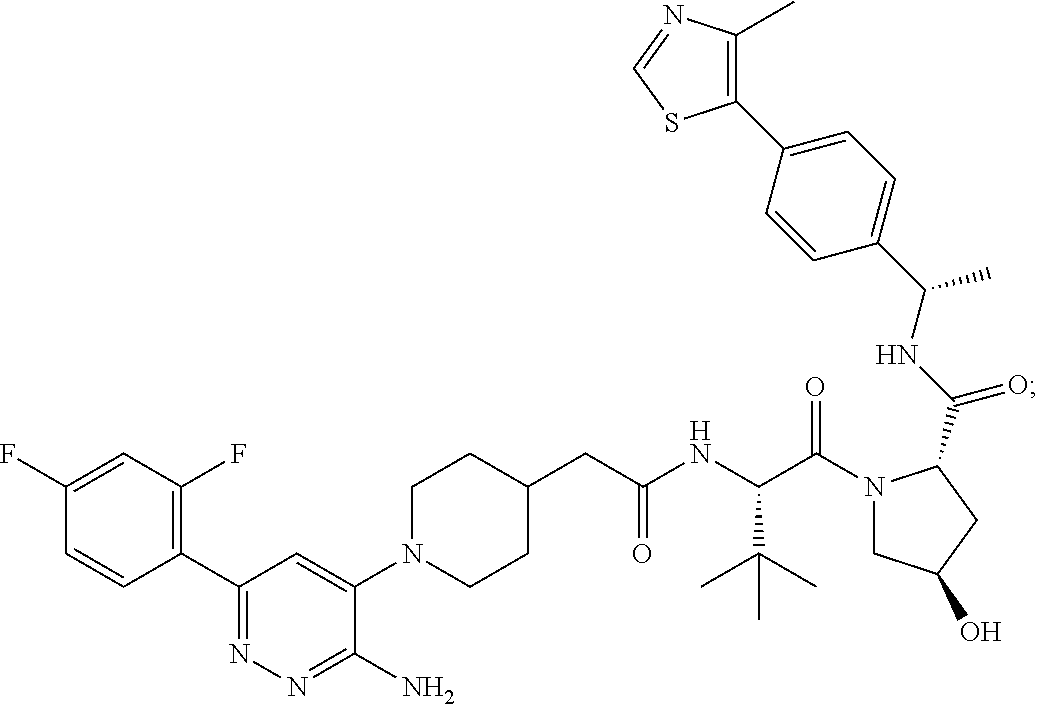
C1(C2=C(F)C=C(F)C=C2)=NN=C(N)C(N2CCC(CC(NC(C(N3CC(O)CC3C(NC(C3=CC=C(C4=C(C)N=CS4)C=C3)C)=O)=O)C(C)(C)C)=O)CC2)=C1
